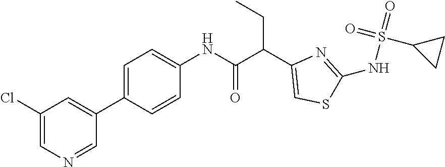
C1=C(C2=CC(Cl)=CN=C2)C=CC(NC(C(C2=CSC(NS(=O)(=O)C3CC3)=N2)CC)=O)=C1
